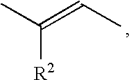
CC(=CC)[R2]
